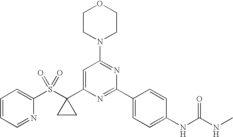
S(=O)(=O)(C1(C2=CC(N3CCOCC3)=NC(C3=CC=C(NC(NC)=O)C=C3)=N2)CC1)C1=CC=CC=N1
